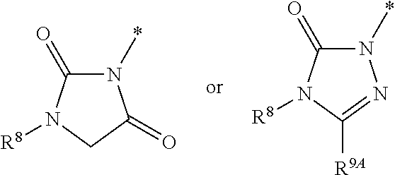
N1(*)C(=O)N([R8])CC1=O.N1(*)C(=O)N([R8])C([R9A])=N1
